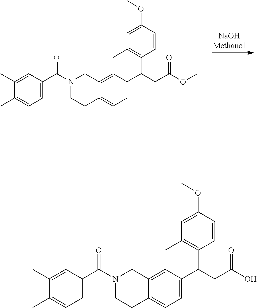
C1=C(C(CC(OC)=O)C2=C(C)C=C(OC)C=C2)C=C2C(=C1)CCN(C(C1=CC=C(C)C(C)=C1)=O)C2.C1=C(C(CC(O)=O)C2=C(C)C=C(OC)C=C2)C=C2C(=C1)CCN(C(C1=CC=C(C)C(C)=C1)=O)C2
